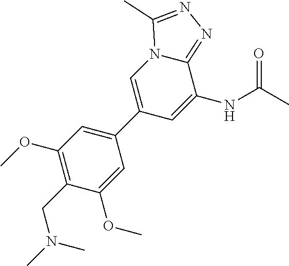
C1(OC)=C(CN(C)C)C(OC)=CC(C2=CN3C(=NN=C3C)C(NC(C)=O)=C2)=C1
